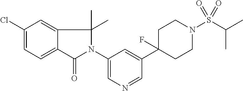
C1(N2C(=O)C3=CC=C(Cl)C=C3C2(C)C)=CN=CC(C2(F)CCN(S(C(C)C)(=O)=O)CC2)=C1
